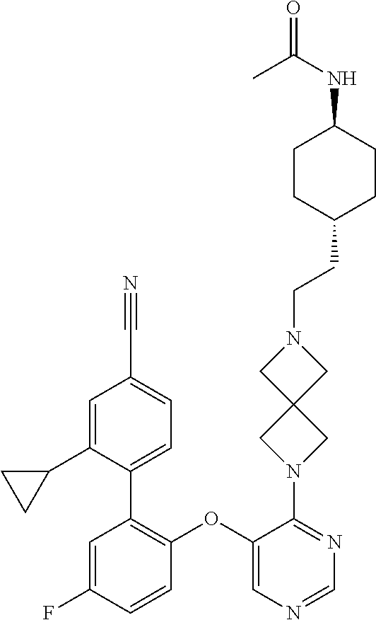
C1(OC2=C(C3=CC=C(C#N)C=C3C3CC3)C=C(F)C=C2)=CN=CN=C1N1CC2(C1)CN(CCC1CCC(NC(=O)C)CC1)C2
